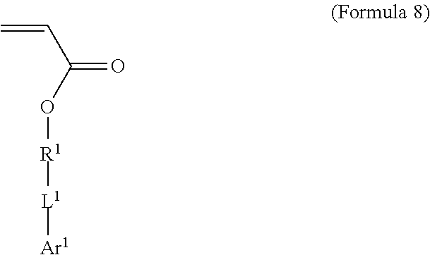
C=CC(=O)O[R1][L1][Ar1]
